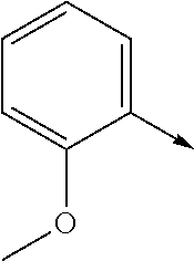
C1(->C)=CC=CC=C1OC
